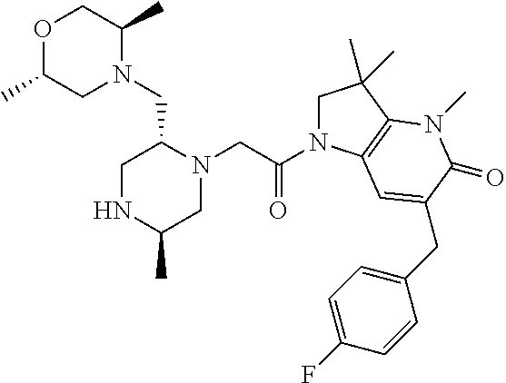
O1C(C)CN(CC2CNC(C)CN2CC(N2CC(C)(C)C3=C2C=C(CC2=CC=C(F)C=C2)C(=O)N3C)=O)C(C)C1
